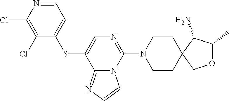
C1=NC(Cl)=C(Cl)C(SC2=CN=C(N3CCC4(CC3)COC(C)C4N)N3C2=NC=C3)=C1
